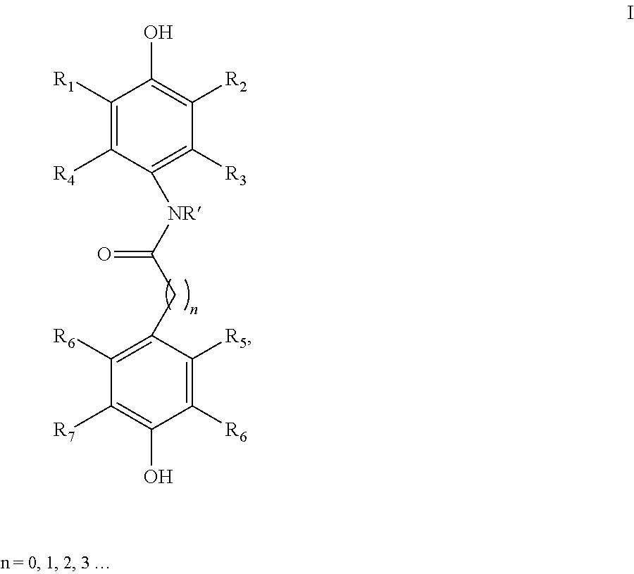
C1([R1])=C([R4])C([NR]C(CC2=C([R6])C([R7])=C(O)C([R6])=C2[R5])=O)=C([R3])C([R2])=C1O
